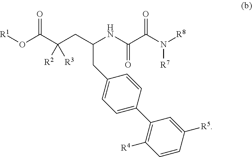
C1=CC([R5])=CC(C2=CC=C(CC(NC(=O)C(N([R8])[R7])=O)CC(C(=O)O[R1])([R2])[R3])C=C2)=C1[R4]
